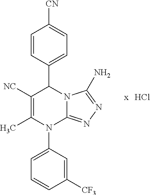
C1=CC(C2C([NC])=C(C)N(C3=CC=CC([CF3])=C3)C3=NN=C(N)N23)=CC=C1[CN].Cl
